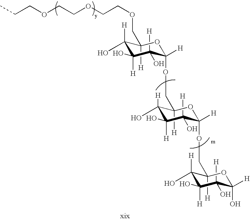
C1([H])(O)C([H])(O)C(O)([H])C([H])(COCCOCCOCCC)OC1([H])OCC1([H])C(O)([H])C([H])(O)C([H])(O)C([H])(OCC2([H])C(O)([H])C([H])(O)C([H])(O)C([H])(O)O2)O1
